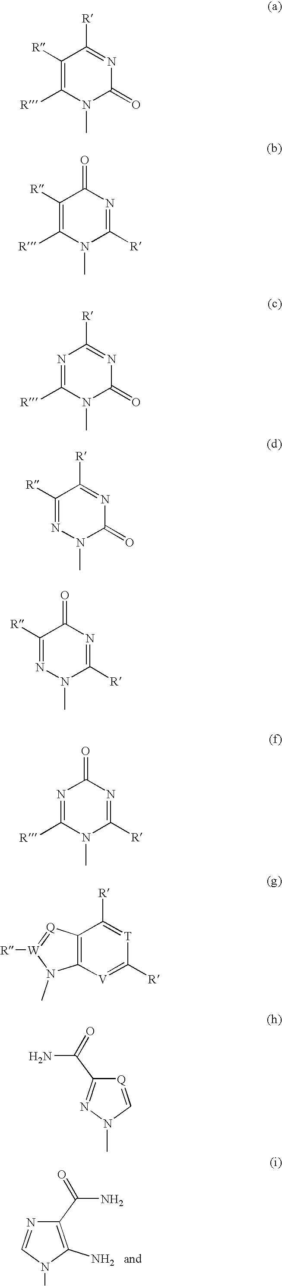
C1(C(N)=O)=C(N)N(C)C=N1.C1([R])=C([R])N(C)C(=O)N=C1[R].C1([R])=C([R])N(C)C([R])=NC1=O.N1=C([R])N(C)C(=O)N=C1[R].C1([R])=NN(C)C(=O)N=C1[R].C1([R])=NN(C)C([R])=NC1=O.N1=C([R])N(C)C([R])=NC1=O.C12=C([V]=C([R])[T]=C1[R])N(C)[W]([R])=[Q]2.[Q]1=CN(C)N=C1C(N)=O
